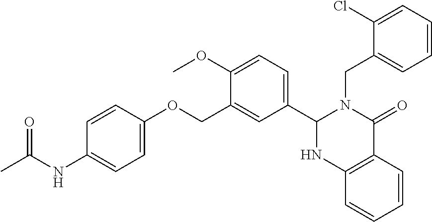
C1(NC(C)=O)=CC=C(OCC2=CC(C3N(CC4=CC=CC=C4Cl)C(=O)C4=C(C=CC=C4)N3)=CC=C2OC)C=C1
